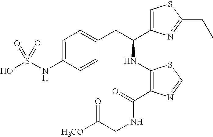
C1=C(NS(O)(=O)=O)C=CC(CC(NC2=C(C(=O)NCC(=O)[H3CO])N=CS2)C2=CSC(CC)=N2)=C1
